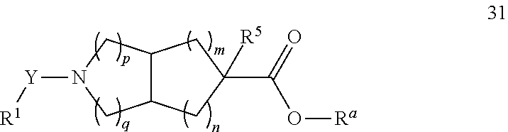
C12C(CN([Y][R1])C1)CC(C(=O)O[Ra])([R5])C2
